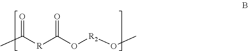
CC([R]C(O[R2]OC)=O)=O
